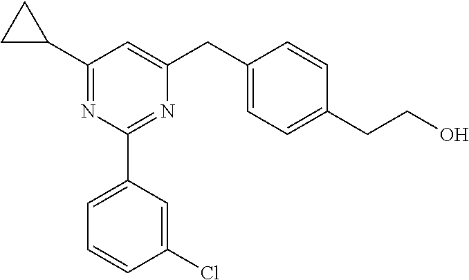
C1=C(C2=NC(CC3=CC=C(CCO)C=C3)=CC(C3CC3)=N2)C=C(Cl)C=C1
